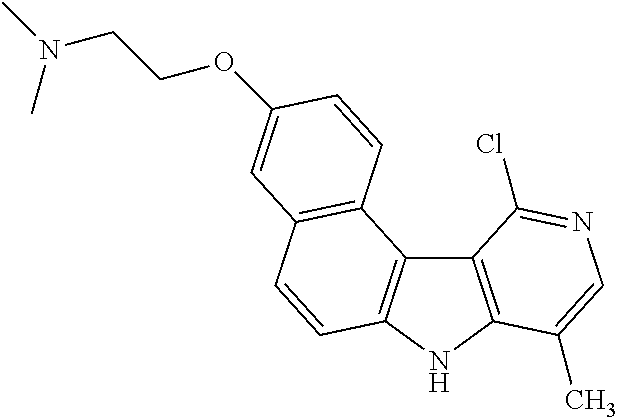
C12=C(NC3=C1C1=C(C=C3)C=C(OCCN(C)C)C=C1)C(C)=CN=C2Cl
